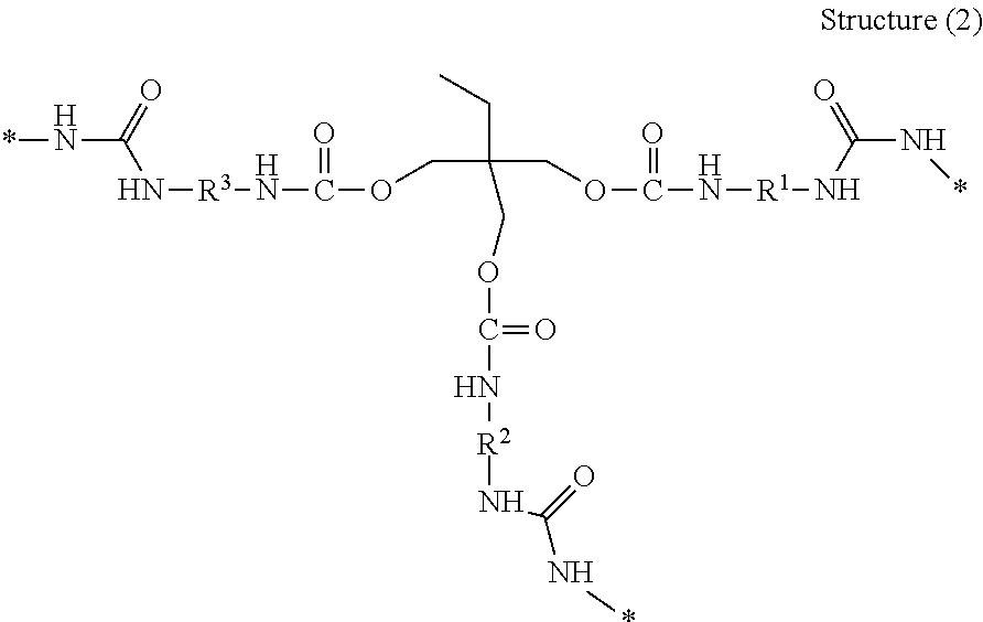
*NC(N[R3]NC(OCC(CC)(COC(N[R2]NC(N*)=O)=O)COC(N[R1]NC(N*)=O)=O)=O)=O
